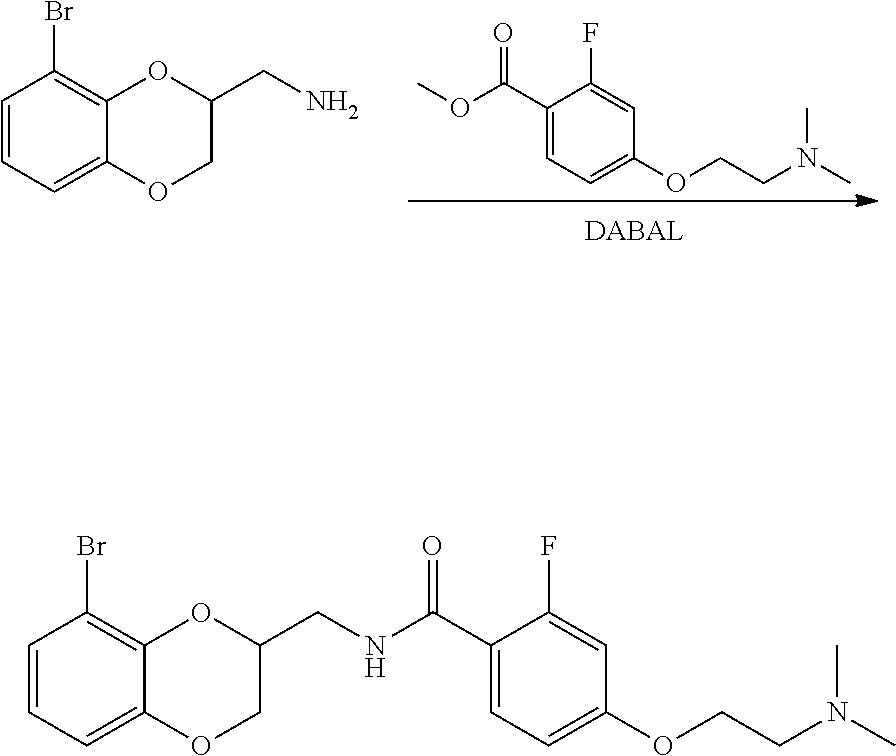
C1(C(OC)=O)=CC=C(OCCN(C)C)C=C1F.C1=CC=C2C(=C1Br)OC(CN)CO2.C1=CC=C2C(=C1Br)OC(CNC(C1=CC=C(OCCN(C)C)C=C1F)=O)CO2
